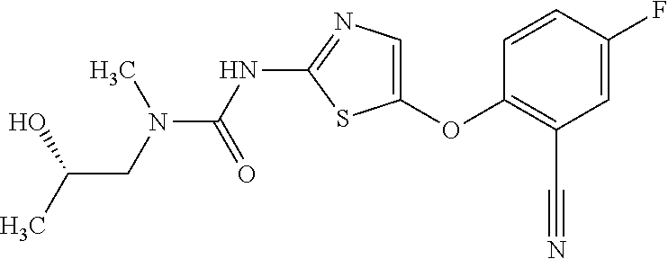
C1=CC(F)=CC(C#N)=C1OC1=CN=C(NC(=O)N(CC(C)O)C)S1
